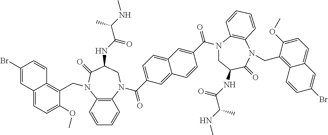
C1(Br)=CC2=CC=C(OC)C(CN3C4=C(N(C(=O)C5=CC=C6C(=C5)C=CC(C(=O)N5CC(NC(C(NC)C)=O)C(=O)N(CC7=C8C(=CC=C7OC)C=C(Br)C=C8)C7=C5C=CC=C7)=C6)CC(NC(C(NC)C)=O)C3=O)C=CC=C4)=C2C=C1
